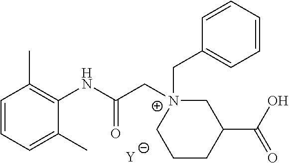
[Y].C1=CC=C(C)C(NC(C[N+]2(CC3=CC=CC=C3)CC(C(O)=O)CCC2)=O)=C1C
